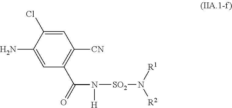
C1=C(Cl)C(N)=CC(C(=O)N([H])[SO2]N([R2])[R1])=C1[CN]
